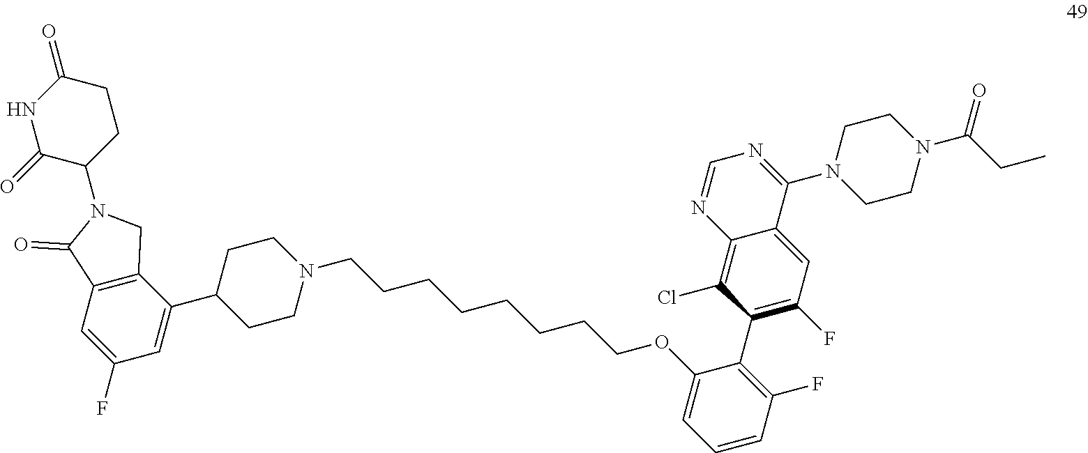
C12=C(C=C(F)C=C1C1CCN(CCCCCCCCOC3=CC=CC(F)=C3C3=C(F)C=C4C(N5CCN(C(CC)=O)CC5)=NC=NC4=C3Cl)CC1)C(=O)N(C1C(=O)NC(=O)CC1)C2
